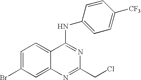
C1=C(Br)C=C2C(=C1)C(NC1=CC=C([CF3])C=C1)=NC(CCl)=N2
